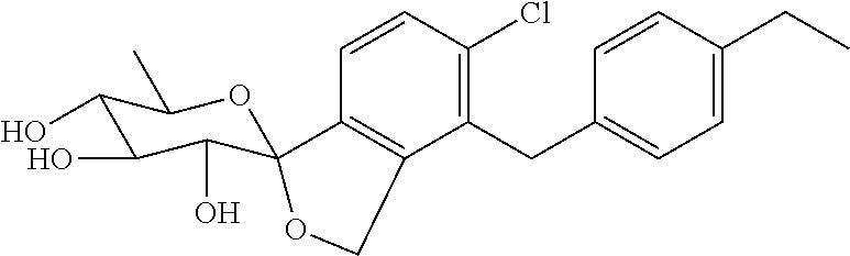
C1=CC(Cl)=C(CC2=CC=C(CC)C=C2)C2=C1C1(C(O)C(O)C(O)C(C)O1)OC2
